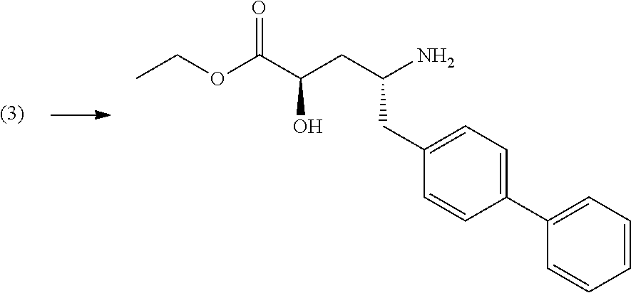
C(CC1=CC=C(C2=CC=CC=C2)C=C1)(N)CC(C(OCC)=O)O
